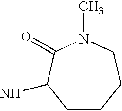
C1CCCN(C)C(=O)C1N
